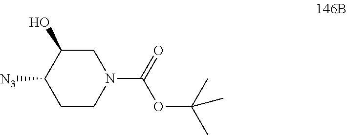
C1C(O)C([N3])CCN1C(=O)OC(C)(C)C
